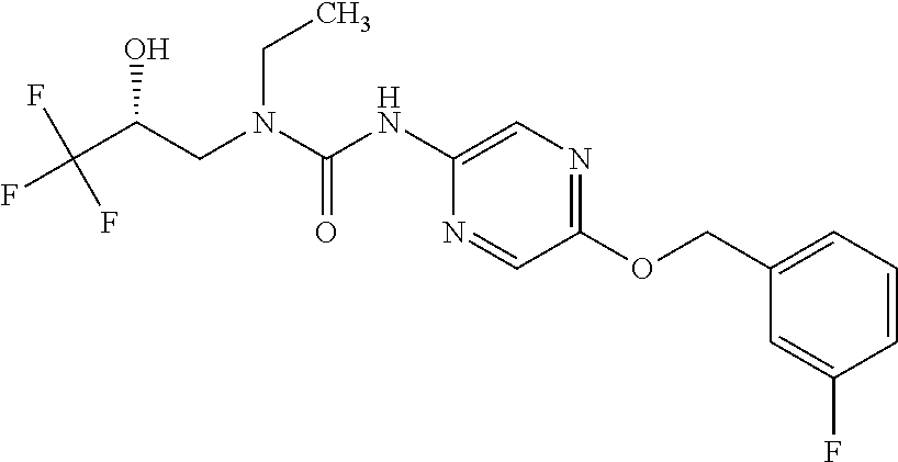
C(O)(CN(CC)C(=O)NC1=CN=C(OCC2=CC=CC(F)=C2)C=N1)C(F)(F)F
